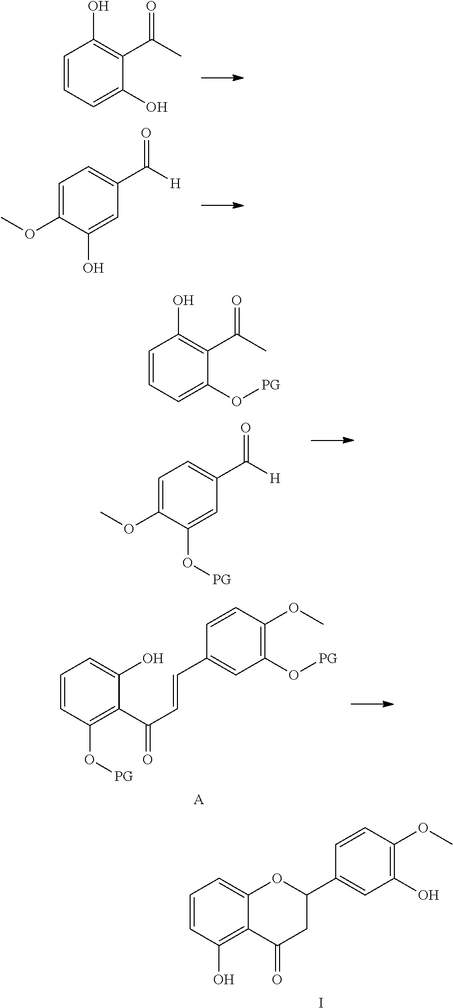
C1=CC(O)=C2C(=C1)OC(C1=CC(O)=C(OC)C=C1)CC2=O.I.C1=CC=C(O)C(C(C)=O)=C1O.C1=C(OC)C(O)=CC(C([H])=O)=C1.C1=CC=C(O[PG])C(C(C)=O)=C1O.C1=C(OC)C(O[PG])=CC(C([H])=O)=C1.C1=CC(OC)=C(O[PG])C=C1C=CC(=O)C1=C(O[PG])C=CC=C1O.[A]
